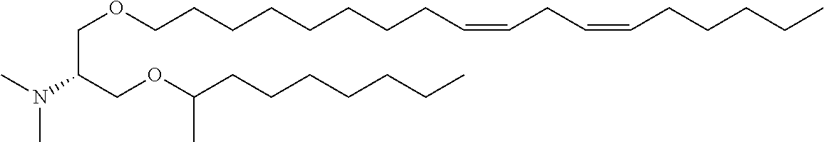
C(C(COC(CCCCCCC)C)N(C)C)OCCCCCCCCC=CCC=CCCCCC
